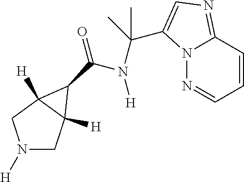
N1([H])CC2([H])C([H])(C1)C2C(=O)N([H])C(C)(C)C1=CN=C2C=CC=NN21
